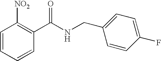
C1=CC=CC(C(NCC2=CC=C(F)C=C2)=O)=C1[NO2]
